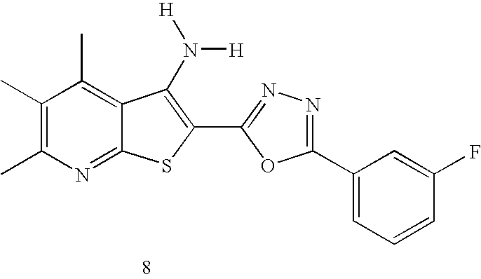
C1(C)=C(C)N=C2C(=C1C)C(N([H])[H])=C(C1=NN=C(C3=CC=CC(F)=C3)O1)S2
